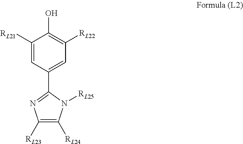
C1([RL21])=CC(C2=NC([RL23])=C([RL24])N2[RL25])=CC([RL22])=C1O
